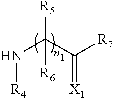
N([R4])C([R5])([R6])C(=[X1])[R7]
